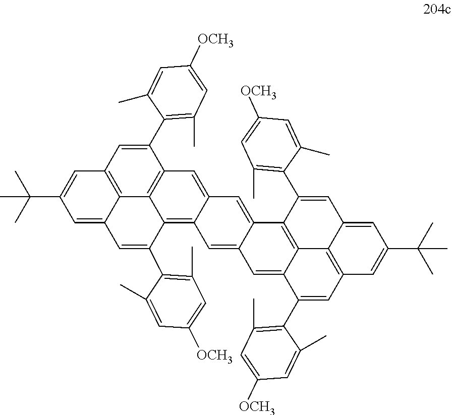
C1=C2C3=C(C=C1C(C)(C)C)C=C(C1=C(C)C=C([OCH3])C=C1C)C1=C3C(=C3C(=C1)C=C1C(=C3)C=C3C4=C1C(C1=C(C)C=C([OCH3])C=C1C)=CC1=CC(C(C)(C)C)=CC(=C41)C=C3C1=C(C)C=C([OCH3])C=C1C)C(C1=C(C)C=C([OCH3])C=C1C)=C2
